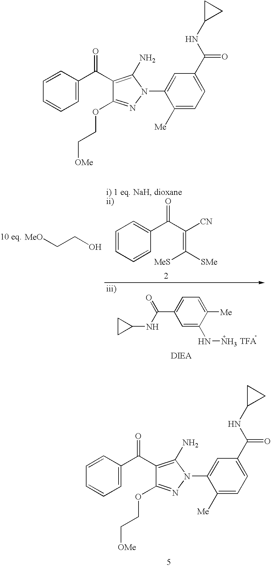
C1=CC(C(=O)C2=C(N)N(C3=CC(C(NC4CC4)=O)=CC=C3[Me])N=C2OCC[OMe])=CC=C1.C1=CC=CC(C(C([CN])=C([SMe])[MeS])=O)=C1.C1=C(C(NC2CC2)=O)C=C(NN)C([Me])=C1.C(CO)[MeO].C1=CC(C(=O)C2=C(N)N(C3=CC(C(NC4CC4)=O)=CC=C3[Me])N=C2OCC[OMe])=CC=C1
